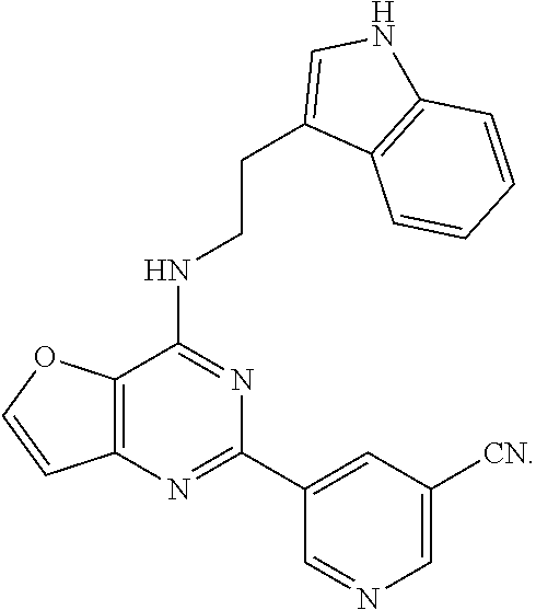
N1=C(C2=CC([CN])=CN=C2)N=C(NCCC2=CNC3=C2C=CC=C3)C2=C1C=CO2
